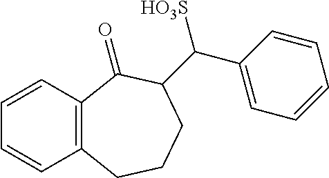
C1=CC2=C(C=C1)CCCC(C(C1=CC=CC=C1)[HO3S])C2=O
